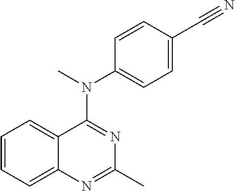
C12=CC=CC=C1N=C(C)N=C2N(C)C1=CC=C(C#N)C=C1
